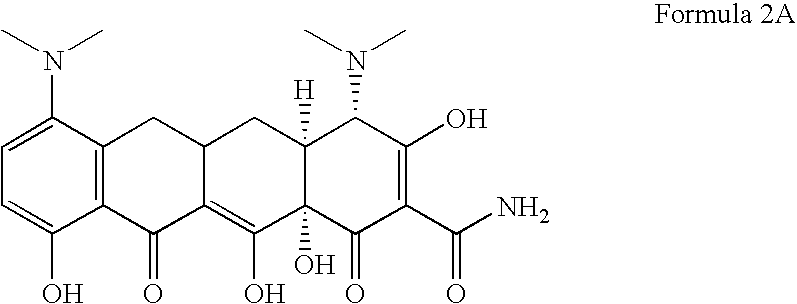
C12=C(C(N(C)C)=CC=C1O)CC1C(=C(O)C3(O)C([H])(C1)C(N(C)C)C(O)=C(C(N)=O)C3=O)C2=O
